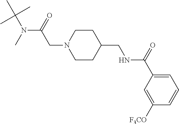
CC(N(C)C(=O)CN1CCC(CNC(C2=CC=CC([F3CO])=C2)=O)CC1)(C)C
